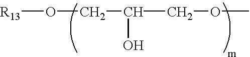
[R13]OCC(COC)O
